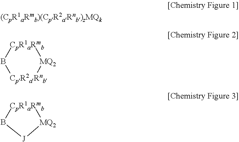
[CpR1aRmb]1B[CpR2aRnb][MQ2]1.[CpR1aRmb]1B[J][MQ2]1
